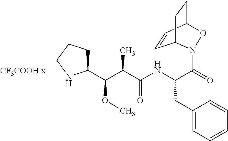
N(C(C(=O)N1C2C=CC(CC2)O1)CC1=CC=CC=C1)C(=O)C(C)C(OC)C1CCCN1
